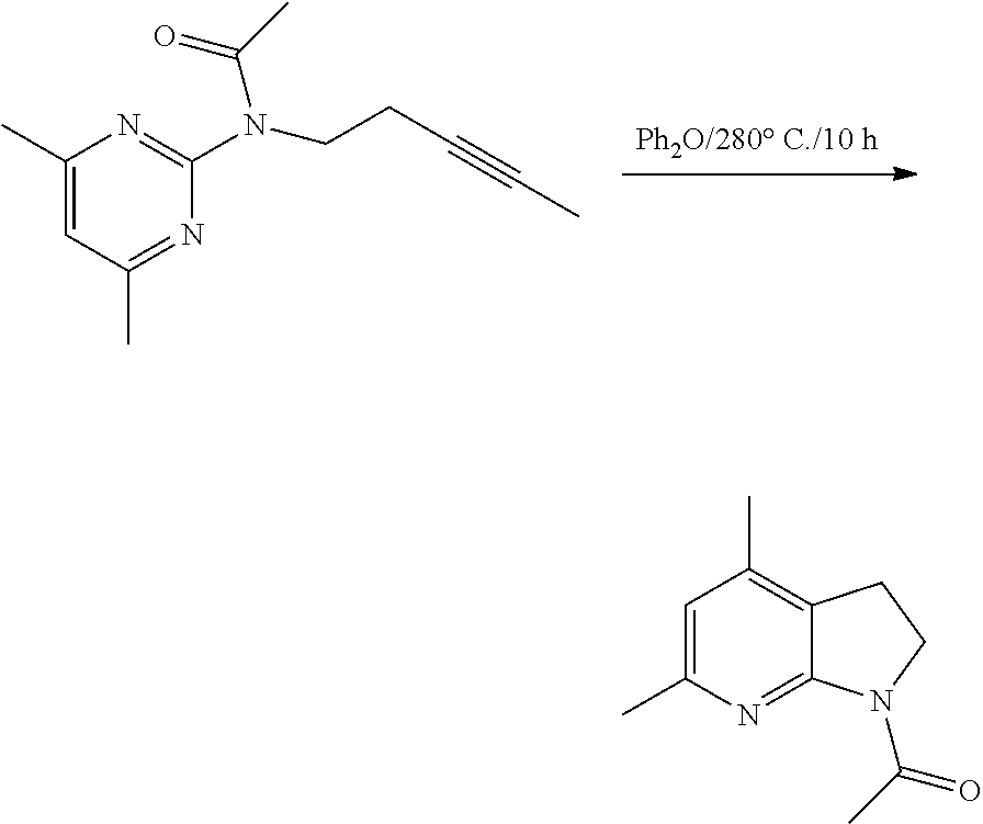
[Ph2O/280 C./10 h].C1(C)=CC(C)=NC(N(C(C)=O)CCC#CC)=N1.C1=C(C)N=C2C(=C1C)CCN2C(C)=O
